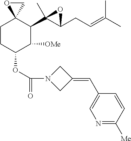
O(C1C([OMe])C(C2(C)C(CC=C(C)C)O2)C2(CC1)CO2)C(N1CC(=CC2=CN=C([Me])C=C2)C1)=O
